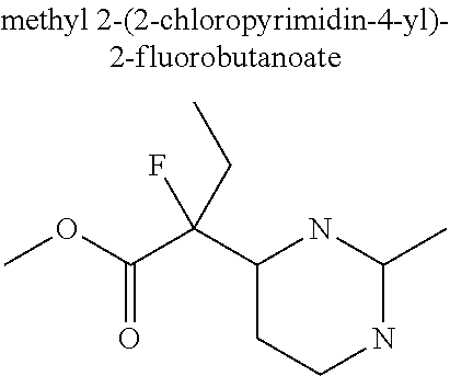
C1(C(C(OC)=O)(F)CC)CCNC(C)N1
